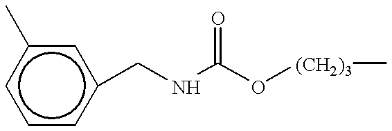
c1cc(CNC(O[(CH2)3]C)=O)cc(C)c1
